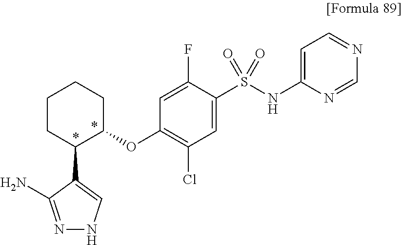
C1(S(NC2=CC=NC=N2)(=O)=O)=CC(Cl)=C(OC2CCCCC2C2=CNN=C2N)C=C1F
